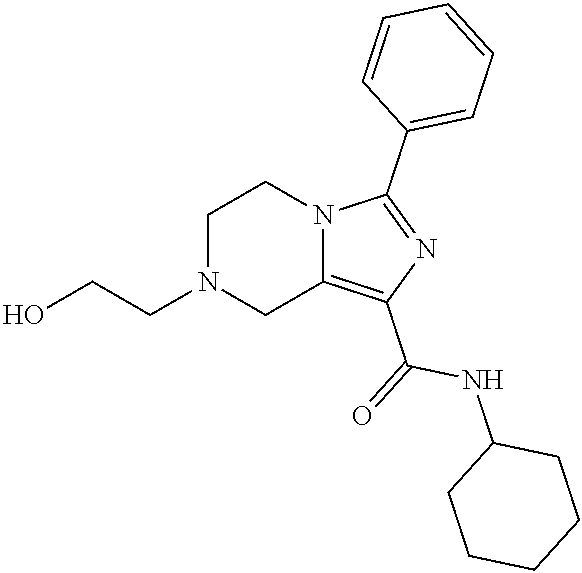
C1N(CCO)CC2=C(C(=O)NC3CCCCC3)N=C(C3=CC=CC=C3)N2C1
